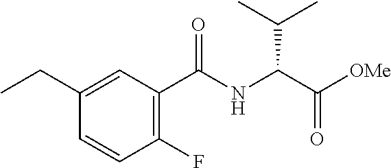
C1(CC)=CC(C(NC(C([OMe])=O)C(C)C)=O)=C(F)C=C1
